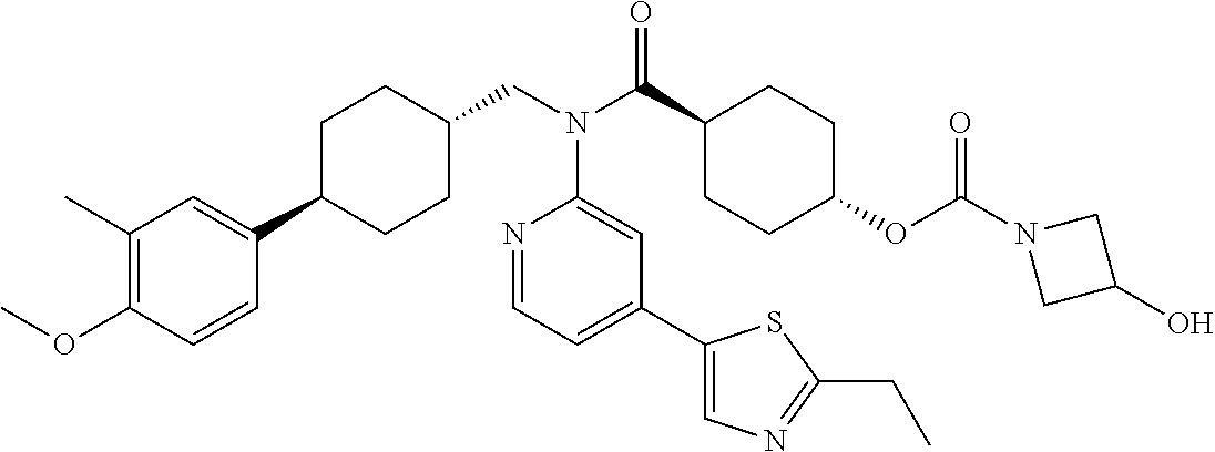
C1(C)=C(OC)C=CC(C2CCC(CN(C3=CC(C4=CN=C(CC)S4)=CC=N3)C(=O)C3CCC(OC(=O)N4CC(O)C4)CC3)CC2)=C1
